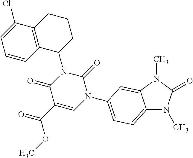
C12=CC=C(N3C(=O)N(C4CCCC5=C4C=CC=C5Cl)C(=O)C(C(=O)OC)=C3)C=C1N(C)C(=O)N2C
